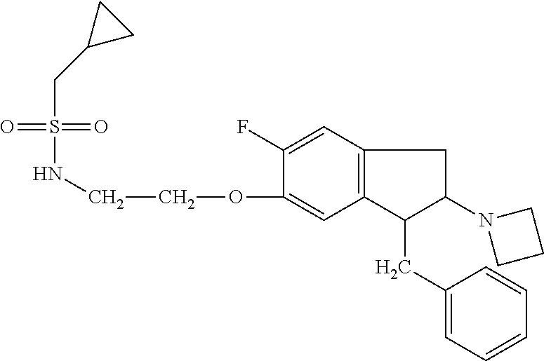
C1(OCCNS(=O)(=O)CC2CC2)=CC2=C(C=C1F)CC(N1CCC1)C2CC1=CC=CC=C1
